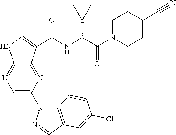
C12=NC(N3C4=C(C=N3)C=C(Cl)C=C4)=CN=C1NC=C2C(NC(C(N1CCC(C#N)CC1)=O)C1CC1)=O
